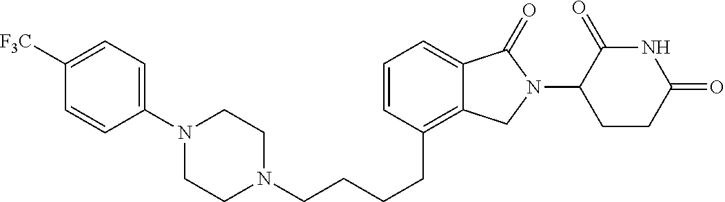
C(CCCC1=C2C(=CC=C1)C(=O)N(C1C(=O)NC(=O)CC1)C2)N1CCN(C2=CC=C([F3C])C=C2)CC1
